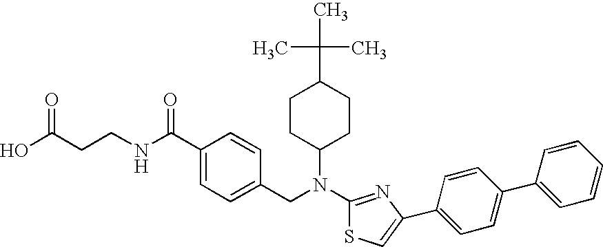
C(C1CCC(N(C2=NC(C3=CC=C(C4=CC=CC=C4)C=C3)=CS2)CC2=CC=C(C(NCCC(O)=O)=O)C=C2)CC1)(C)(C)C
